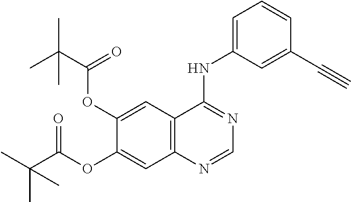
C1(OC(C(C)(C)C)=O)=CC2=C(C=C1OC(C(C)(C)C)=O)N=CN=C2NC1=CC=CC(C#C)=C1
